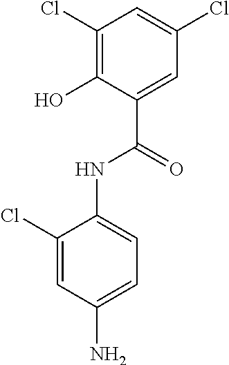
C1(Cl)=CC(N)=CC=C1NC(=O)C1=CC(Cl)=CC(Cl)=C1O
